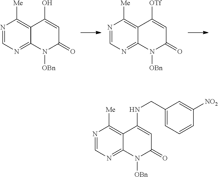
N1=CN=C2C(=C1[Me])C(O)=CC(=O)N2[OBn].N1=CN=C2C(=C1[Me])C([OTf])=CC(=O)N2[OBn].N1=CN=C2C(=C1[Me])C(NCC1=CC=CC([NO2])=C1)=CC(=O)N2[OBn]
